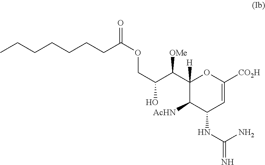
CCCCCCCC(OCC(C([OMe])C1([H])C([AcHN])C(NC(N)=N)C=C([CO2H])O1)O)=O
